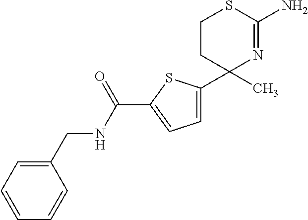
C1(C)(C2=CC=C(C(NCC3=CC=CC=C3)=O)S2)N=C(N)SCC1
